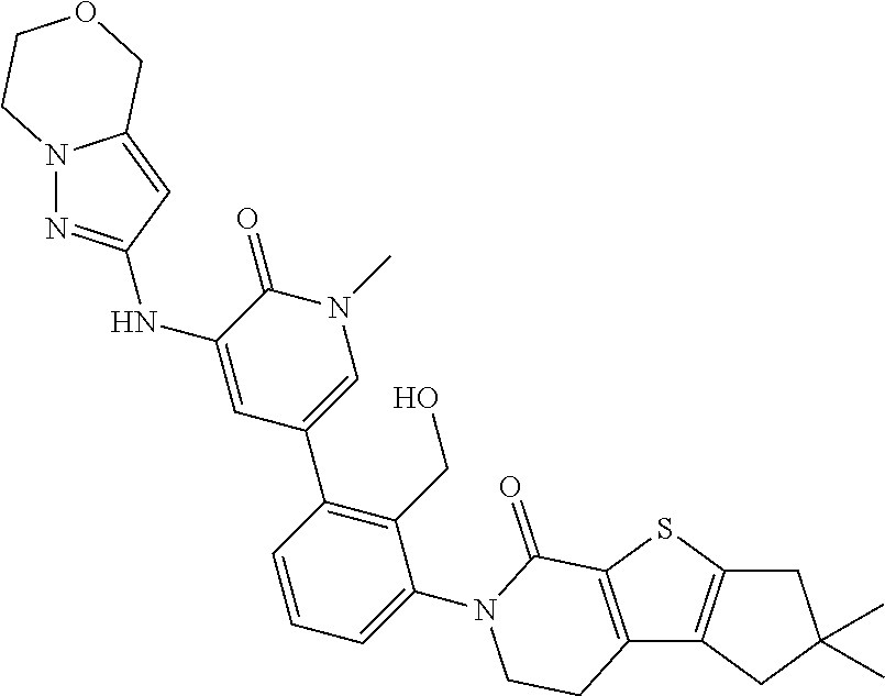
C12=C(SC3=C1CC(C)(C)C3)C(=O)N(C1=CC=CC(C3=CN(C)C(=O)C(NC4=NN5C(=C4)COCC5)=C3)=C1CO)CC2
